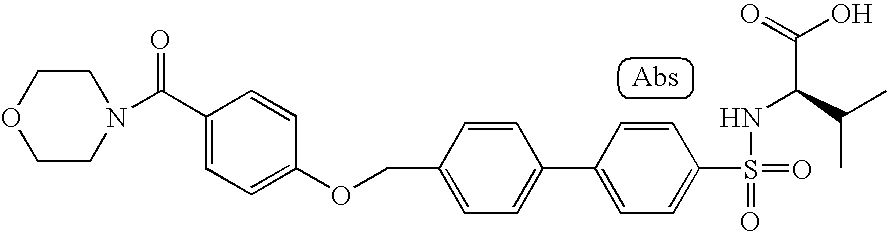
C1(C(=O)N2CCOCC2)=CC=C(OCC2=CC=C(C3=CC=C(S(=O)(=O)NC(C(C)C)C(O)=O)C=C3)C=C2)C=C1
